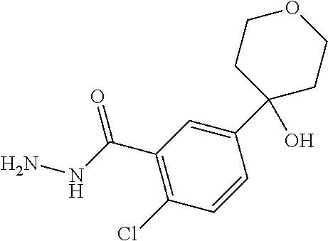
C1=CC(C2(O)CCOCC2)=CC(C(NN)=O)=C1Cl
